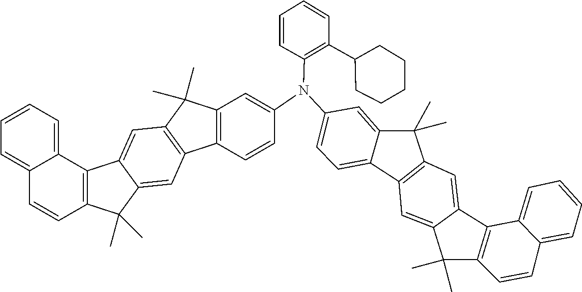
C1=CC(C2CCCCC2)=C(N(C2=CC3=C(C=C2)C2=C(C3(C)C)C=C3C(=C2)C(C)(C)C2=C3C3=CC=CC=C3C=C2)C2=CC=C3C4=C(C(C)(C)C3=C2)C=C2C3=C(C=CC5=CC=CC=C35)C(C)(C)C2=C4)C=C1
